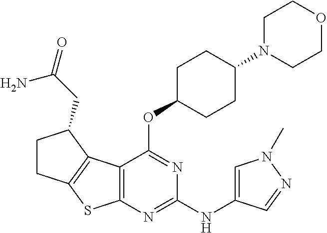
C1(N2CCOCC2)CCC(OC2=NC(NC3=CN(C)N=C3)=NC3=C2C2=C(S3)CCC2CC(=O)N)CC1
